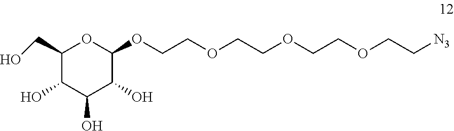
C1(CO)C(O)C(O)C(O)C(OCCOCCOCCOCC[N3])O1
